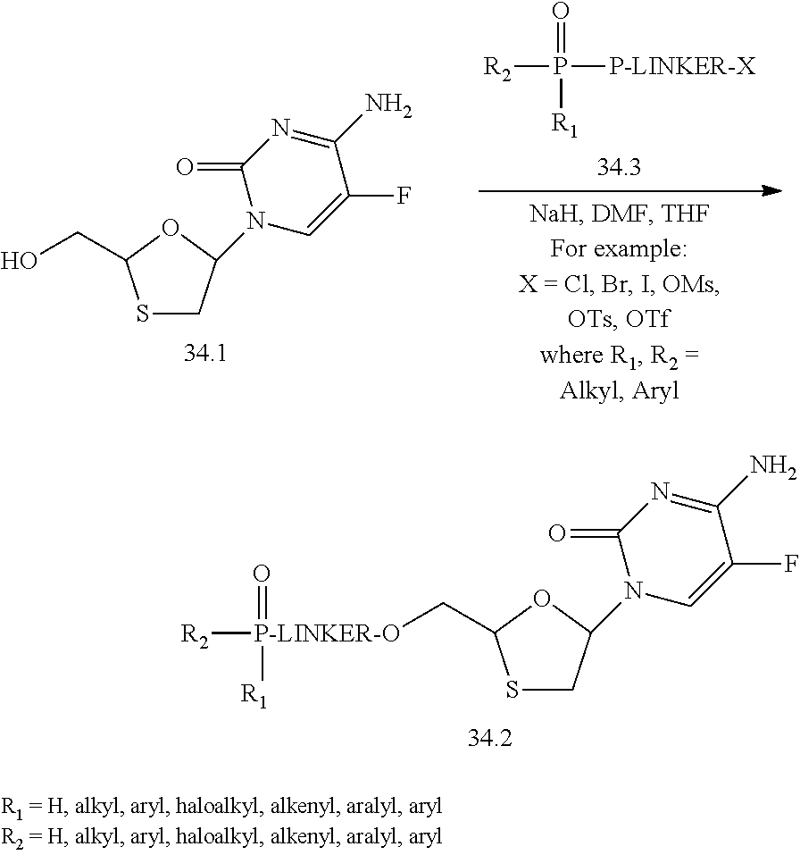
S1CC(N2C=C(F)C(N)=NC2=O)OC1C[P-LINKER-O](=O)([R2])[R1].S1CC(N2C=C(F)C(N)=NC2=O)OC1CO.P([P-LINKER-X])(=O)([R2])[R1]
